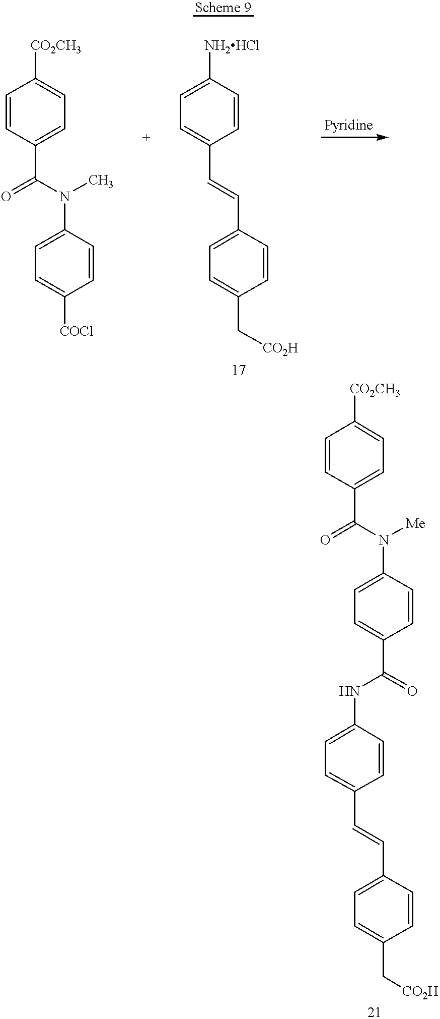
C1=C([NH2HCl])C=CC(C=CC2=CC=C(C[CO2H])C=C2)=C1.C1=CC(C(N(C2=CC=C(C(NC3=CC=C(C=CC4=CC=C(C[CO2H])C=C4)C=C3)=O)C=C2)[Me])=O)=CC=C1[CO2CH3].C1=CC(C(N(C2=CC=C([COCl])C=C2)C)=O)=CC=C1[CO2CH3]
